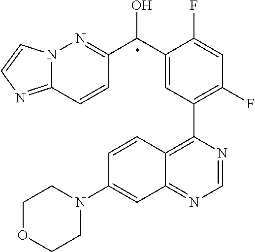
N12C(=NC=C1)C=CC(C(C1=CC(C3=C4C(=NC=N3)C=C(N3CCOCC3)C=C4)=C(F)C=C1F)O)=N2
